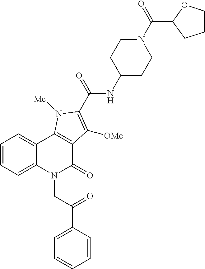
C1=CC=C2C(=C1)C1=C(C(=O)N2CC(C2=CC=CC=C2)=O)C([OMe])=C(C(=O)NC2CCN(C(C3CCCO3)=O)CC2)N1[Me]
